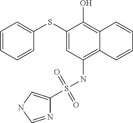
C1(SC2=CC=CC=C2)=CC(NS(=O)(=O)C2=CNC=N2)=C2C(=C1O)C=CC=C2
